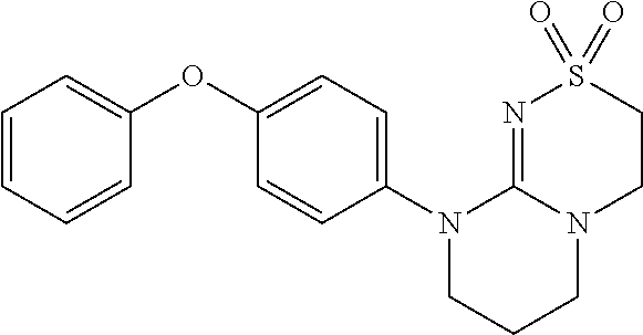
C1=CC=CC(OC2=CC=C(N3CCCN4C3=NS(=O)(=O)CC4)C=C2)=C1
